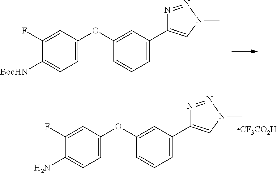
C1=C(OC2=CC(C3=CN(C)N=N3)=CC=C2)C=C(F)C([BocHN])=C1.C1=C(OC2=CC(C3=CN(C)N=N3)=CC=C2)C=C(F)C(N)=C1.[CF3CO2H]
